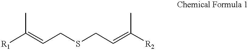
[R1]C(=CCSCC=C([R2])C)C
